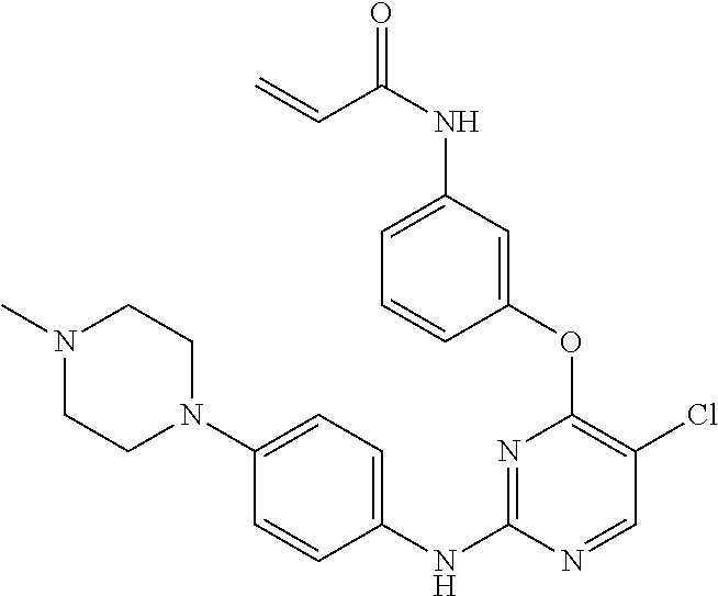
C1(OC2=C(Cl)C=NC(NC3=CC=C(N4CCN(C)CC4)C=C3)=N2)=CC(NC(=O)C=C)=CC=C1
